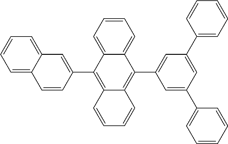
C1=CC=C2C(=C1)C(C1=CC(C3=CC=CC=C3)=CC(C3=CC=CC=C3)=C1)=C1C(=C2C2=CC3=CC=CC=C3C=C2)C=CC=C1
